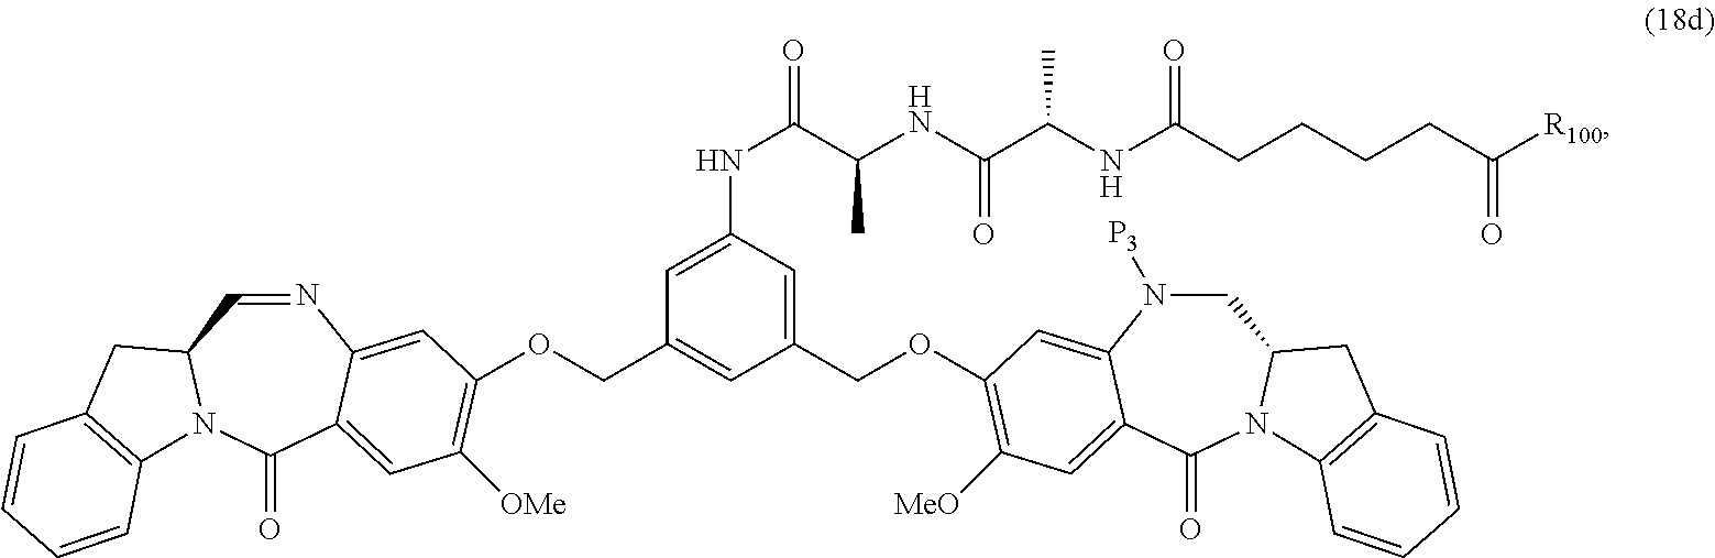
C1(COC2=C([MeO])C=C3C(=C2)N([P3])CC2N(C3=O)C3=C(C2)C=CC=C3)=CC(NC(C(C)NC(=O)C(NC(=O)CCCCC(=O)[R100])C)=O)=CC(COC2=C([OMe])C=C3C(=C2)N=CC2N(C3=O)C3=C(C2)C=CC=C3)=C1
